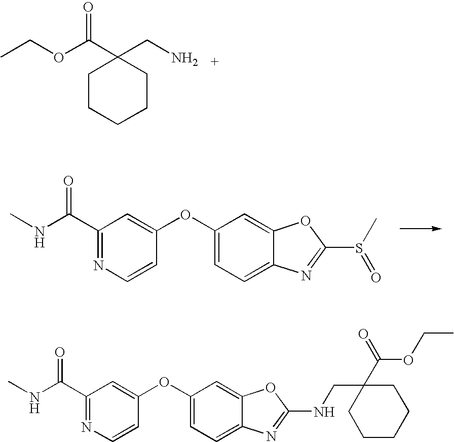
CCOC(C1(CN)CCCCC1)=O.C1(C(NC)=O)=NC=CC(OC2=CC=C3C(=C2)OC(S(C)=O)=N3)=C1.C1(C(NC)=O)=NC=CC(OC2=CC=C3C(=C2)OC(NCC2(C(=O)OCC)CCCCC2)=N3)=C1
